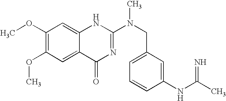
C1(OC)=C(OC)C=C2C(=C1)NC(N(CC1=CC=CC(NC(C)=N)=C1)C)=NC2=O
